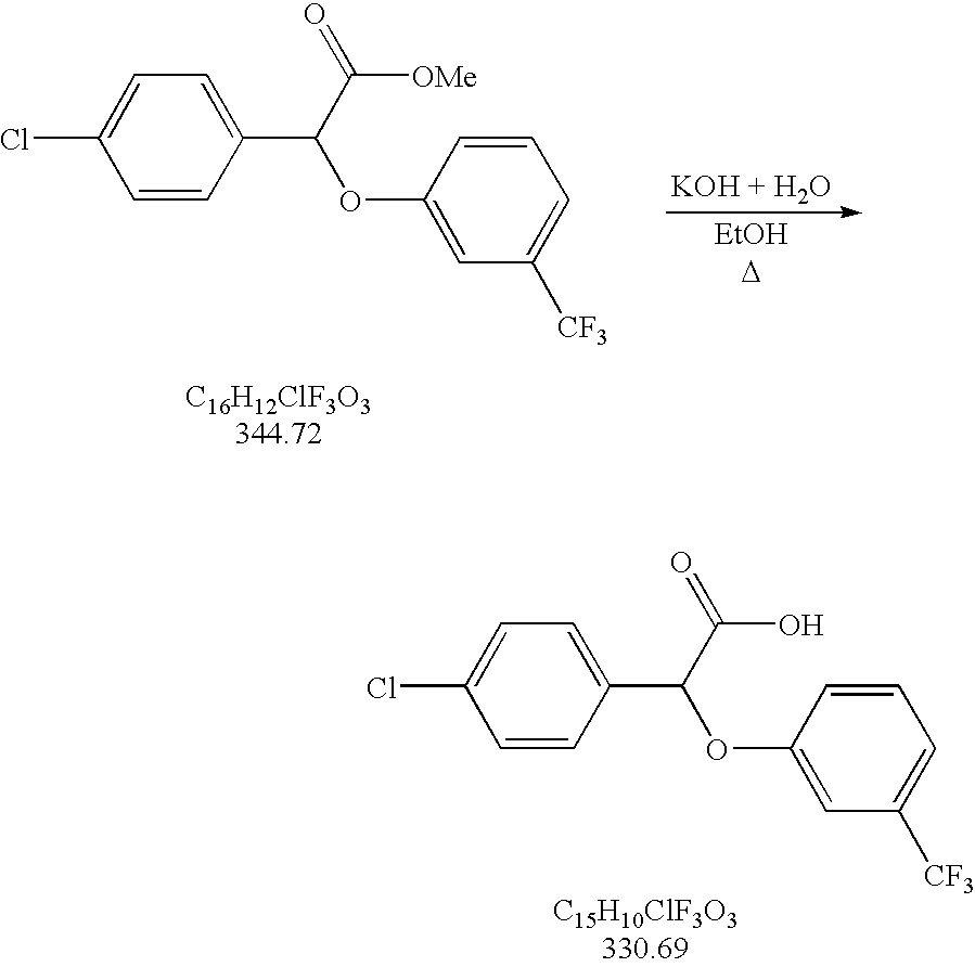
C1=CC(C(C(=O)O)OC2=CC([CF3])=CC=C2)=CC=C1Cl.C1=CC(C(C(=O)[OMe])OC2=CC([CF3])=CC=C2)=CC=C1Cl
